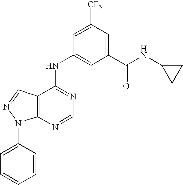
C12=C(C(NC3=CC(C(NC4CC4)=O)=CC([CF3])=C3)=NC=N1)C=NN2C1=CC=CC=C1
